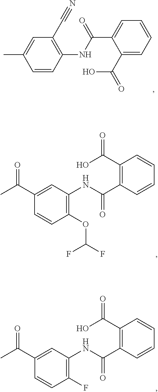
C1=CC(NC(=O)C2=CC=CC=C2C(O)=O)=C(C#N)C=C1C.C1(OC(F)F)=C(NC(C2=C(C(O)=O)C=CC=C2)=O)C=C(C(=O)C)C=C1.C1(F)=C(NC(C2=C(C(O)=O)C=CC=C2)=O)C=C(C(=O)C)C=C1
